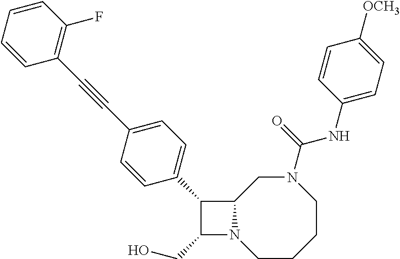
C1(CO)N2C(C1C1=CC=C(C#CC3=C(F)C=CC=C3)C=C1)CN(C(NC1=CC=C([OCH3])C=C1)=O)CCCC2
